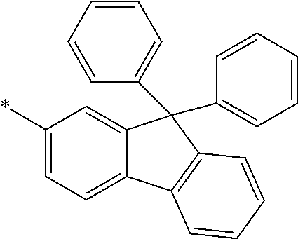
C1=C(*)C=C2C(=C1)C1=C(C2(C2=CC=CC=C2)C2=CC=CC=C2)C=CC=C1
